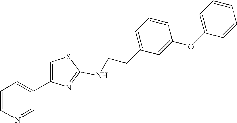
N(C1=NC(C2=CC=CN=C2)=CS1)CCC1=CC=CC(OC2=CC=CC=C2)=C1
